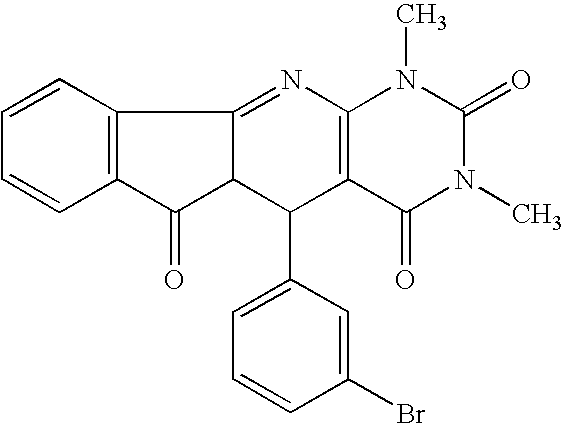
C1=CC2=C(C=C1)C(=O)C1C2=NC2=C(C1C1=CC=CC(Br)=C1)C(=O)N(C)C(=O)N2C
